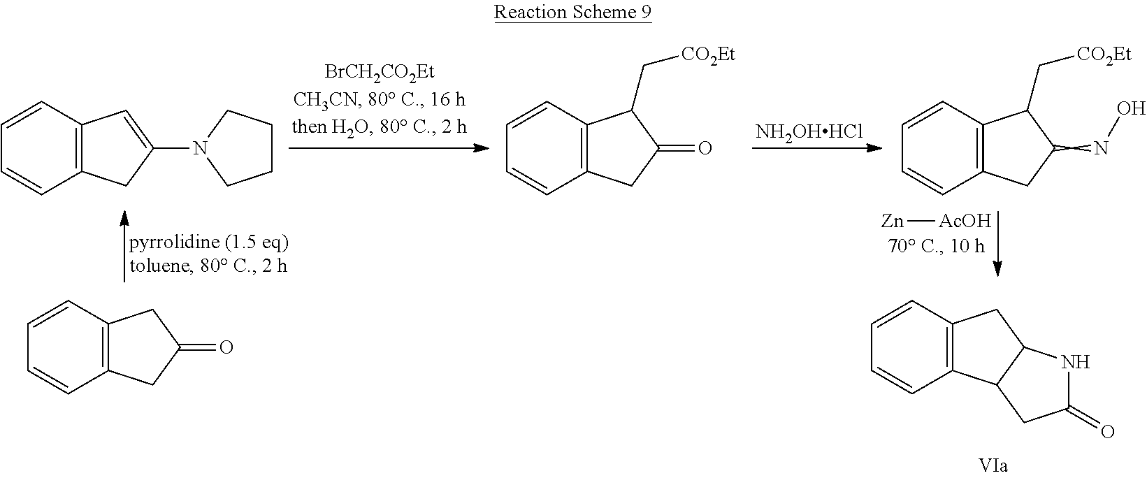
C1(N2CCCC2)=CC2=C(C1)C=CC=C2.C1(=O)C(C[CO2Et])C2=C(C1)C=CC=C2.[NH2OHHCl].C1(=NO)C(C[CO2Et])C2=C(C1)C=CC=C2.[Zn][AcOH].C1(=O)CC2=C(C1)C=CC=C2.C12CC3=C(C1CC(=O)N2)C=CC=C3
